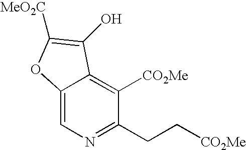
C12=CN=C(CC[CO2Me])C([CO2Me])=C1C(O)=C([MeO2C])O2
